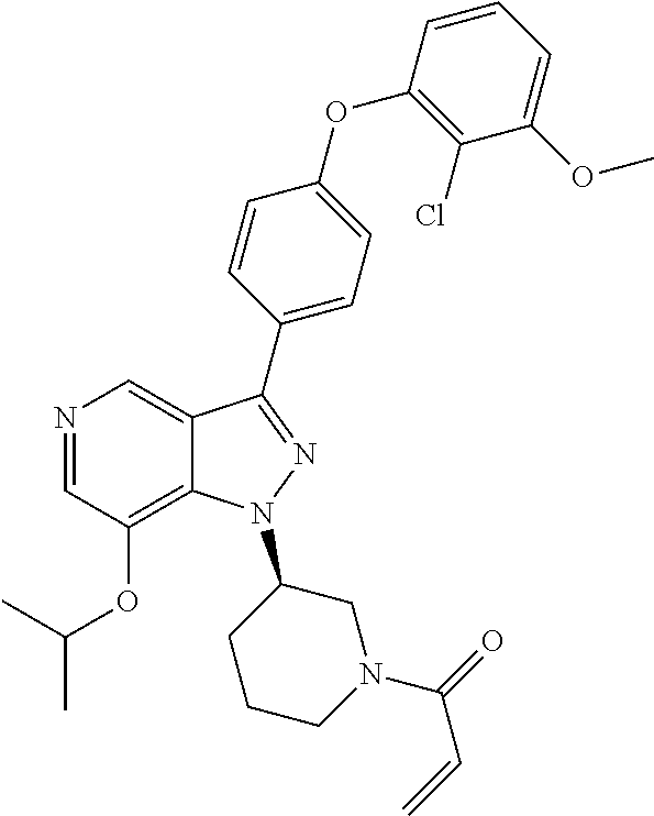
N1=CC(OC(C)C)=C2C(=C1)C(C1=CC=C(OC3=C(Cl)C(OC)=CC=C3)C=C1)=NN2C1CCCN(C(=O)C=C)C1
